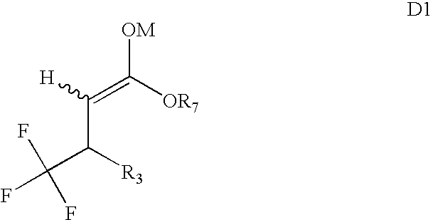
C(C([R3])C(=C([OR7])[OM])[H])(F)(F)F
